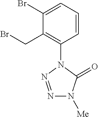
C1=CC=C(Br)C(CBr)=C1N1N=NN([Me])C1=O
